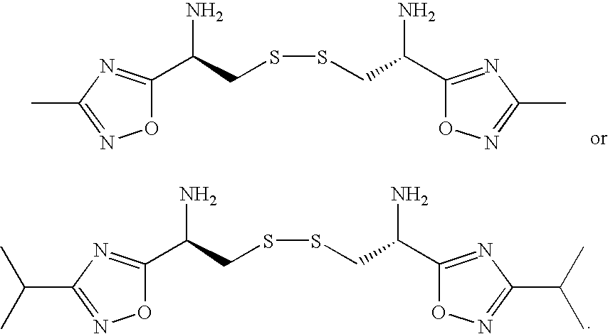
O1C(C(CSSCC(N)C2=NC(C(C)C)=NO2)N)=NC(C(C)C)=N1.O1C(C(CSSCC(N)C2=NC(C)=NO2)N)=NC(C)=N1
